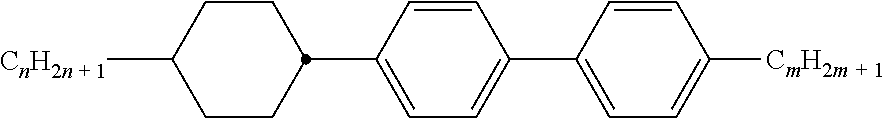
C1=C(C2CCC([CnH2n + 1])CC2)C=CC(C2=CC=C([CmH2m + 1])C=C2)=C1
